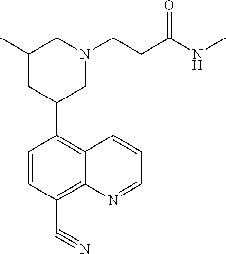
C1(C)CC(C2=C3C(=C(C#N)C=C2)N=CC=C3)CN(CCC(NC)=O)C1
